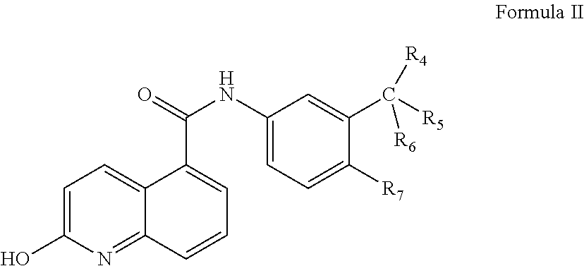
OC1=CC=C2C(=N1)C=CC=C2C(=O)NC1=CC=C([R7])C(C([R5])([R4])[R6])=C1
